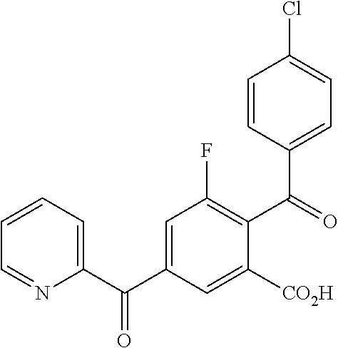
C1=C(C(C2=CC=CC=N2)=O)C=C([CO2H])C(C(=O)C2=CC=C(Cl)C=C2)=C1F
